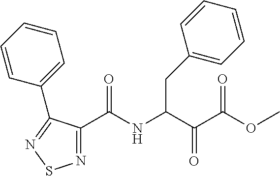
C1(C(NC(C(C(=O)OC)=O)CC2=CC=CC=C2)=O)=NSN=C1C1=CC=CC=C1
